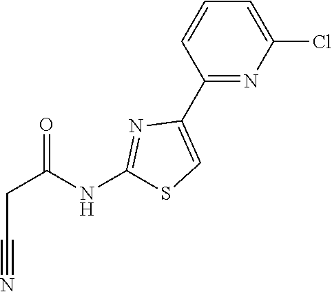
C(C#N)C(=O)NC1=NC(C2=NC(Cl)=CC=C2)=CS1
